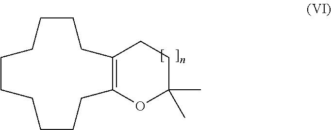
C1CCCCCCCC2=C(CC1)CCC(C)(C)O2
